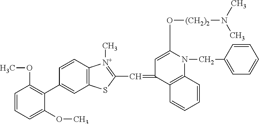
C1=CC=C(OC)C(C2=CC3=C(C=C2)[N+](C)=C(C=C2C4=C(N(CC5=CC=CC=C5)C(O[(CH2)2]N(C)C)=C2)C=CC=C4)S3)=C1OC
